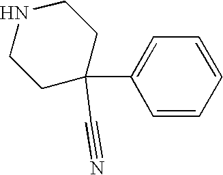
C1=CC=CC=C1C1(C#N)CCNCC1
